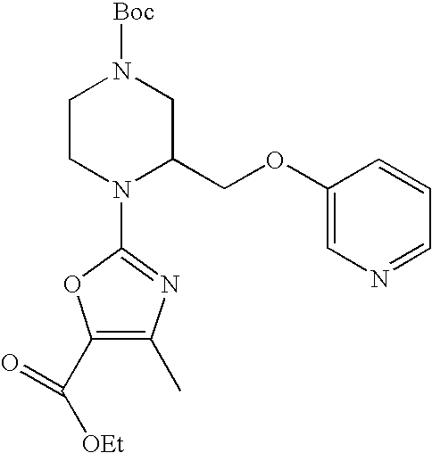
C1CN(C2=NC(C)=C(C([OEt])=O)O2)C(COC2=CN=CC=C2)CN1[Boc]
